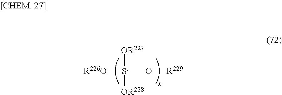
[R226O][Si](O[R229])([OR227])[OR228]
